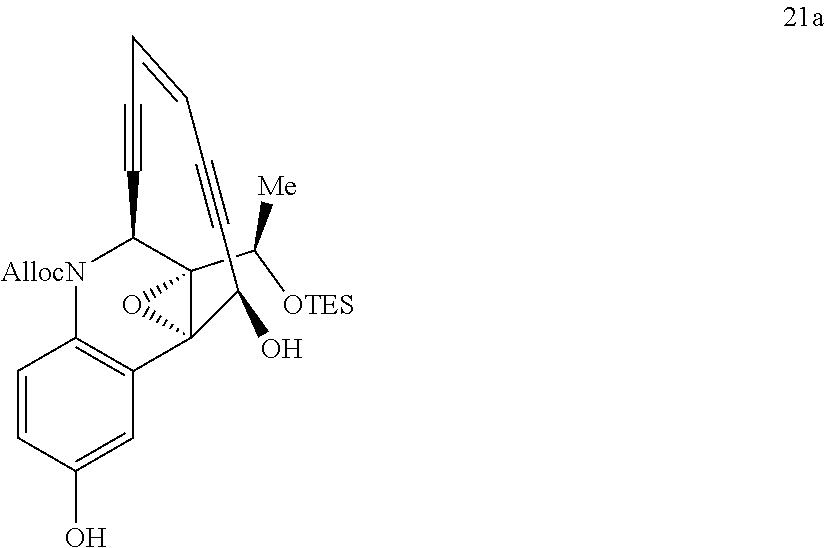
C12(C([OTES])[Me])C3(C4=C([AllocN]C1C#CC=CC#CC3O)C=CC(O)=C4)O2
